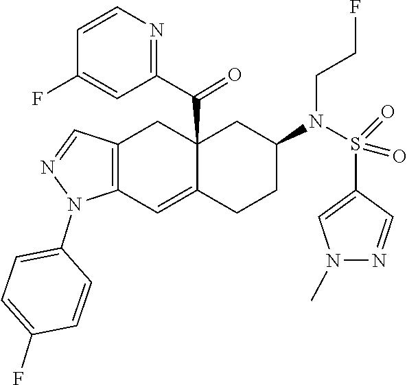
N1(C)N=CC(S(N(C2CC3(C(C4=NC=CC(F)=C4)=O)C(=CC4=C(C=NN4C4=CC=C(F)C=C4)C3)CC2)CCF)(=O)=O)=C1
